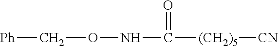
N(C([(CH2)5][CN])=O)OC[Ph]
